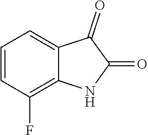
C1=CC(F)=C2C(=C1)C(=O)C(=O)N2
